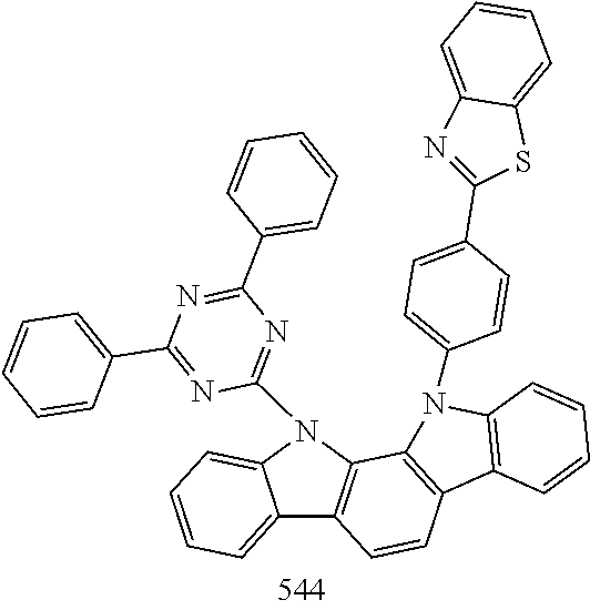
C12=CC=CC=C1N(C1=NC(C3=CC=CC=C3)=NC(C3=CC=CC=C3)=N1)C1=C2C=CC2=C1N(C1=CC=C(C3=NC4=CC=CC=C4S3)C=C1)C1=C2C=CC=C1
